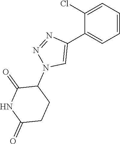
C1=CC=C(Cl)C(C2=CN(C3C(=O)NC(=O)CC3)N=N2)=C1
